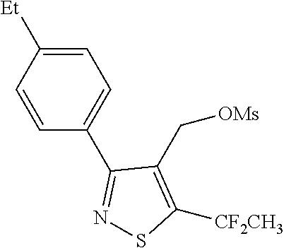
C1(C[OMs])=C([CF2CH3])SN=C1C1=CC=C([Et])C=C1
